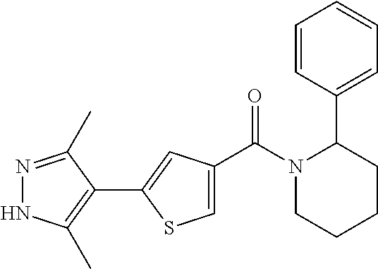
C1=C(C(N2CCCCC2C2=CC=CC=C2)=O)C=C(C2=C(C)NN=C2C)S1
